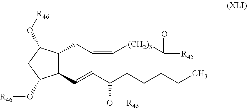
C1(C=CC(CCCCC)O[R46])C(CC=C[(CH2)3]C([R45])=O)C(O[R46])CC1O[R46]
